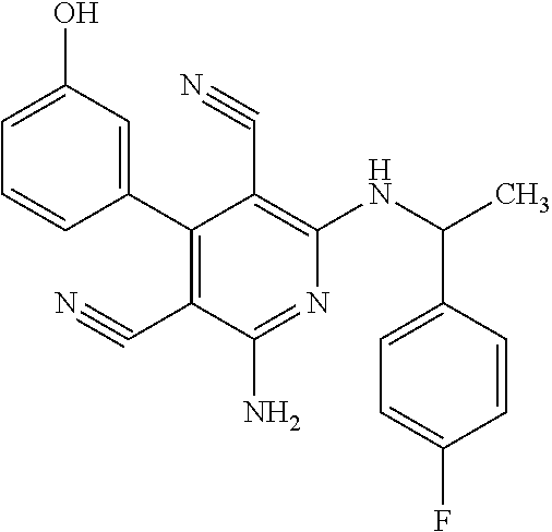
C1(C2=C(C#N)C(N)=NC(NC(C)C3=CC=C(F)C=C3)=C2C#N)=CC(O)=CC=C1
